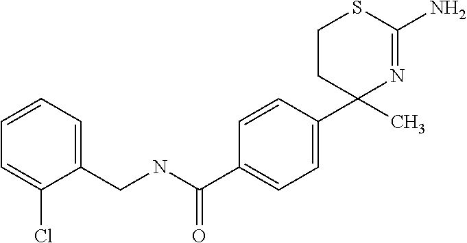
C1(CNC(C2=CC=C(C3(C)N=C(N)SCC3)C=C2)=O)=CC=CC=C1Cl
